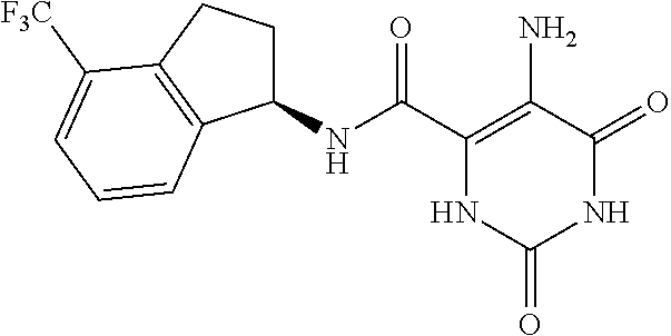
C1(NC(C2=C(N)C(=O)NC(=O)N2)=O)CCC2=C1C=CC=C2[F3C]
